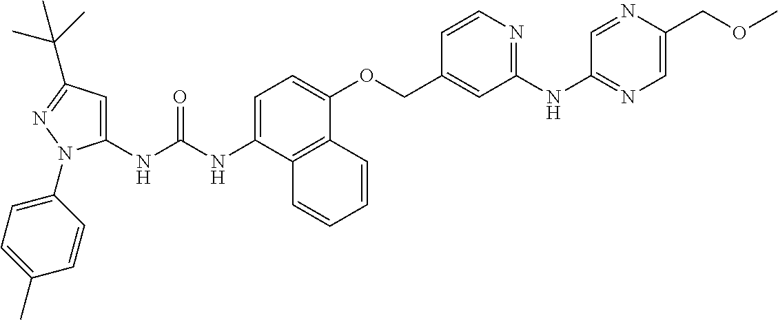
N(C(NC1=CC(C(C)(C)C)=NN1C1=CC=C(C)C=C1)=O)C1=CC=C(OCC2=CC(NC3=NC=C(COC)N=C3)=NC=C2)C2=C1C=CC=C2
